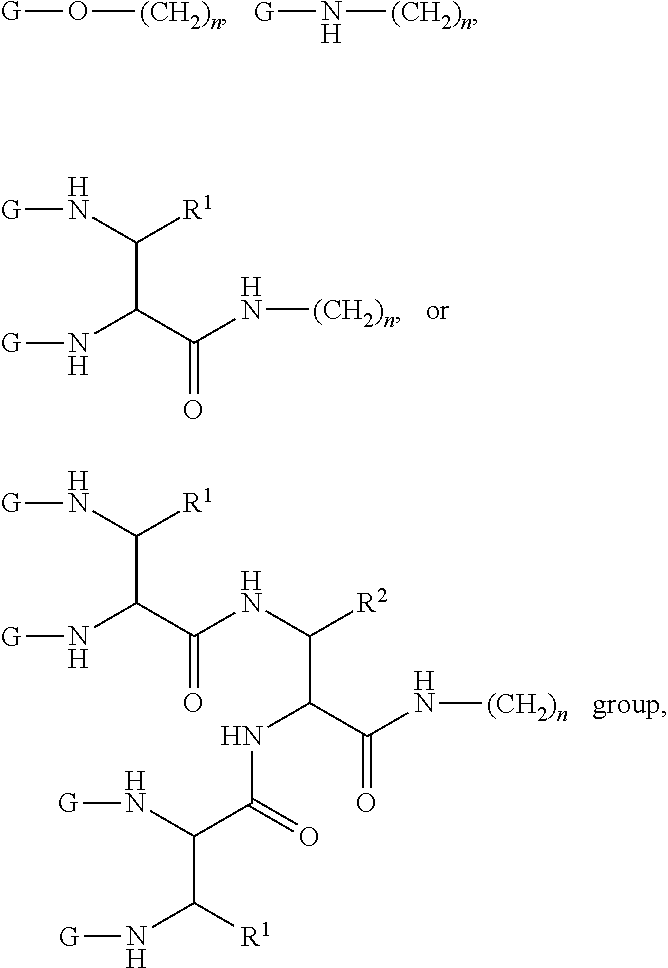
[G]O[(CH2)n].[G]N[(CH2)n].[G]NC([R1])C(N[G])C(N[(CH2)n])=O.[G]NC([R1])C(N[G])C(NC([R2])C(C(N[(CH2)n])=O)NC(C(N[G])C([R1])N[G])=O)=O
